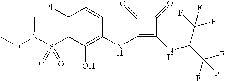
C1(Cl)=C(S(=O)(N(OC)C)=O)C(O)=C(NC2=C(NC(C(F)(F)F)C(F)(F)F)C(=O)C2=O)C=C1
